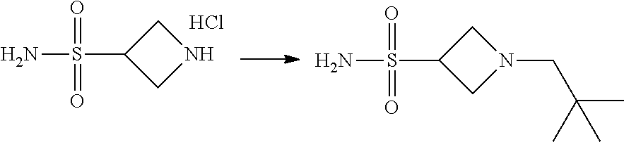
NS(C1CNC1)(=O)=O.Cl.NS(C1CN(CC(C)(C)C)C1)(=O)=O
